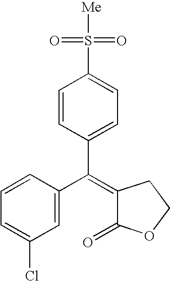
C1=CC(C(=C2C(=O)OCC2)C2=CC(Cl)=CC=C2)=CC=C1S([Me])(=O)=O
